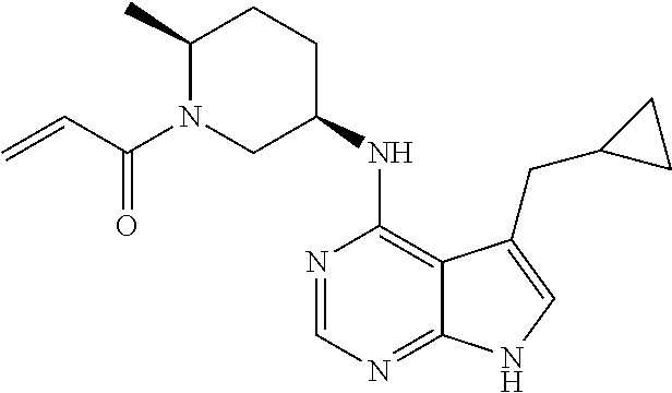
C1=NC(NC2CCC(C)N(C(C=C)=O)C2)=C2C(=N1)NC=C2CC1CC1
